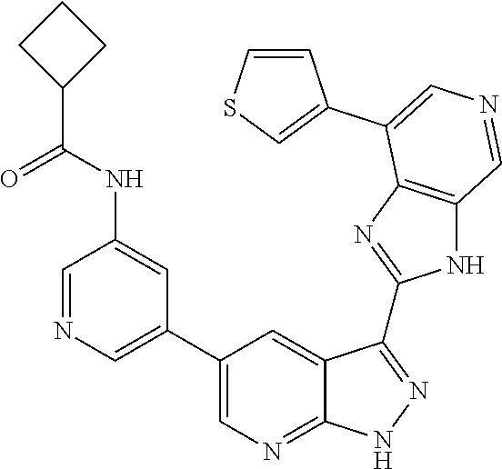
C1=NC=C(C2=CN=C3C(=C2)C(C2=NC4=C(N2)C=NC=C4C2=CSC=C2)=NN3)C=C1NC(=O)C1CCC1
